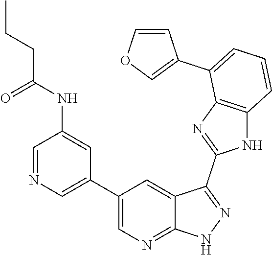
C1(C2=CN=CC(NC(=O)CCC)=C2)=CN=C2C(=C1)C(C1=NC3=C(N1)C=CC=C3C1=COC=C1)=NN2
